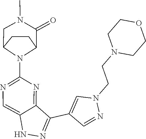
N1N=C(C2=CN(CCN3CCOCC3)N=C2)C2=NC(N3C4CCC3CN(C)C4=O)=NC=C12
